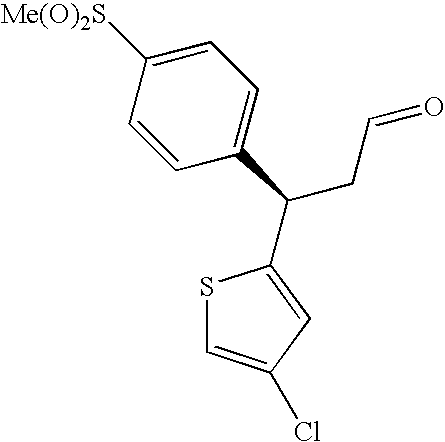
C1=C([Me(O)2S])C=CC(C(CC=O)C2=CC(Cl)=CS2)=C1
